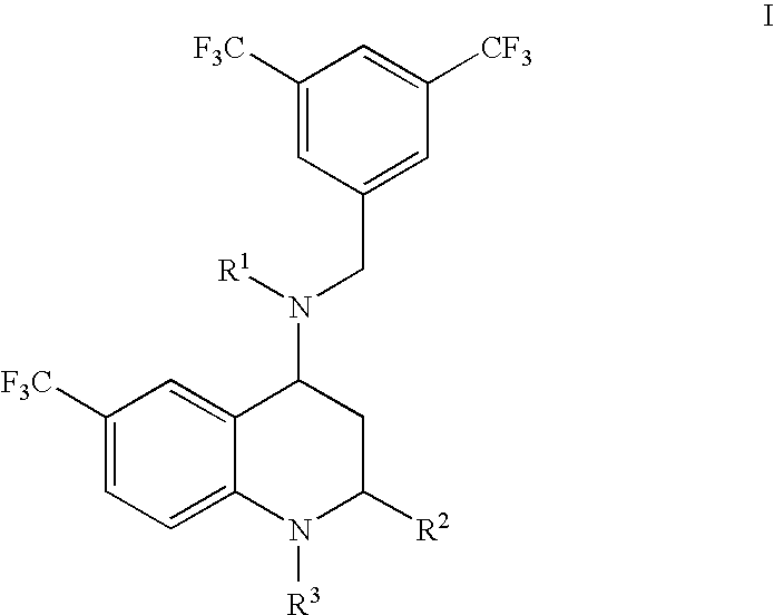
C1([F3C])=CC=C2C(=C1)C(N([R1])CC1=CC([CF3])=CC([F3C])=C1)CC([R2])N2[R3]
